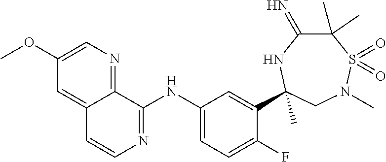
C1(C)(C)C(=N)NC(C2=CC(NC3=NC=CC4=CC(OC)=CN=C34)=CC=C2F)(C)CN(C)S1(=O)=O
